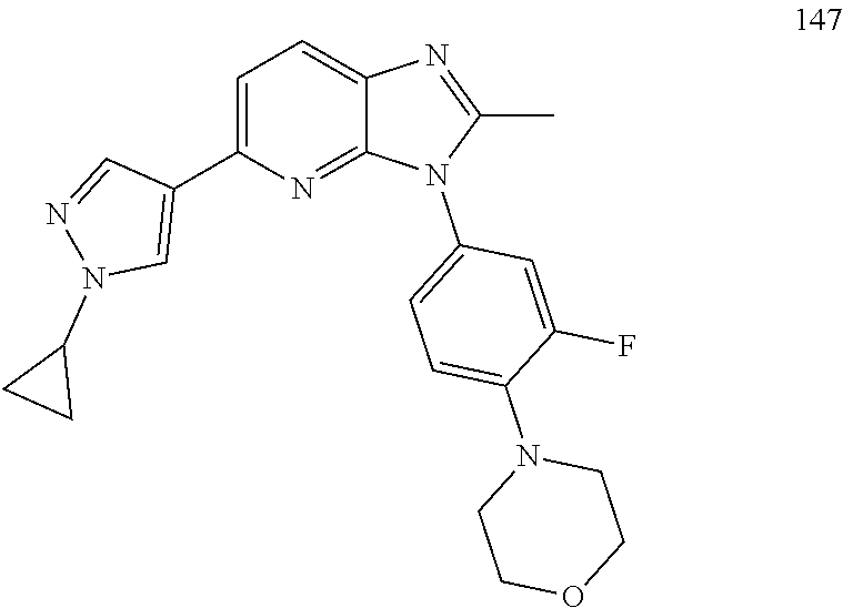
C1COCCN1C1=CC=C(N2C(C)=NC3=CC=C(C4=CN(C5CC5)N=C4)N=C23)C=C1F
